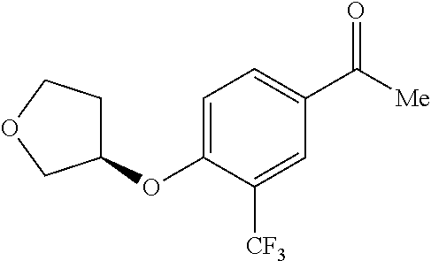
C1=C(OC2CCOC2)C([CF3])=CC(C([Me])=O)=C1
